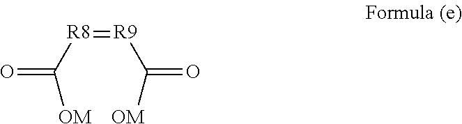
[R9](=[R8]C([OM])=O)C([OM])=O
